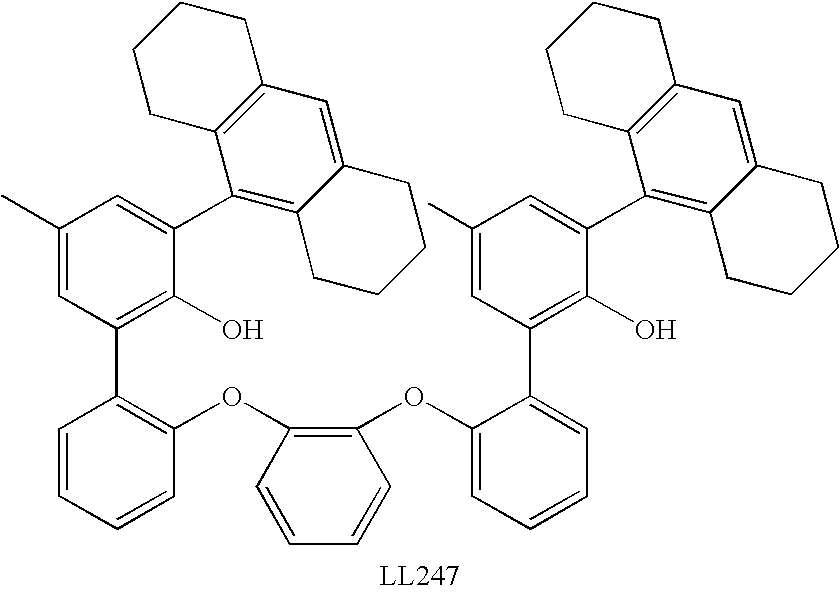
C1(C2=C3C(=CC4=C2CCCC4)CCCC3)=CC(C)=CC(C2=C(OC3=C(OC4=CC=CC=C4C4=C(O)C(C5=C6C(=CC7=C5CCCC7)CCCC6)=CC(C)=C4)C=CC=C3)C=CC=C2)=C1O
